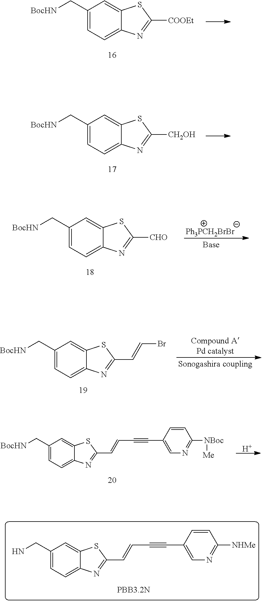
C1(C[BocHN])=CC=C2C(=C1)SC([COOEt])=N2.C1(C[BocHN])=CC=C2C(=C1)SC([CH2OH])=N2.C1(C[BocHN])=CC=C2C(=C1)SC(C=CBr)=N2.C1(C[BocHN])=CC=C2C(=C1)SC(C=CC#CC1=CN=C([NBoc][Me])C=C1)=N2.[H].C1(CN)=CC=C2C(=C1)SC(C=CC#CC1=CN=C([NHMe])C=C1)=N2.C1(C[BocHN])=CC=C2C(=C1)SC([CHO])=N2.[Ph3PCH2BrBr]
